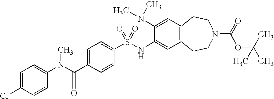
C1(N(C)C)=CC2=C(C=C1NS(C1=CC=C(C(N(C3=CC=C(Cl)C=C3)C)=O)C=C1)(=O)=O)CCN(C(=O)OC(C)(C)C)CC2
